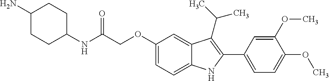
C(C(NC1CCC(N)CC1)=O)OC1=CC=C2C(=C1)C(C(C)C)=C(C1=CC=C(OC)C(OC)=C1)N2
